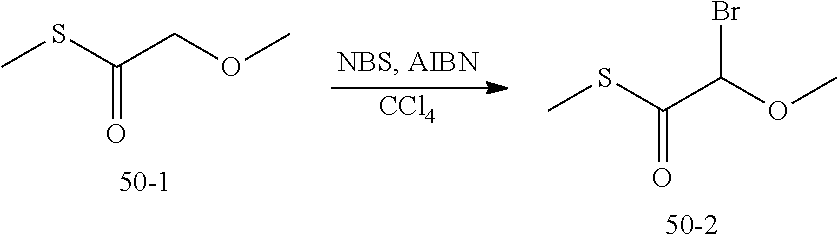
CSC(COC)=O.[CCl4].CSC(C(OC)Br)=O
